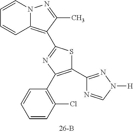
C1=CC2=C(C3=NC(C4=C(Cl)C=CC=C4)=C(C4=NN([H])C=N4)S3)C(C)=NN2C=C1
